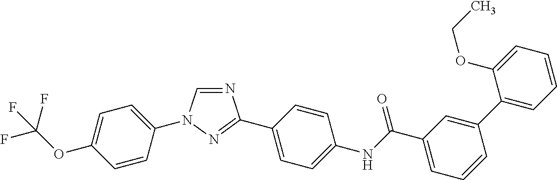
N1=CN(C2=CC=C(OC(F)(F)F)C=C2)N=C1C1=CC=C(NC(C2=CC=CC(C3=CC=CC=C3OCC)=C2)=O)C=C1
